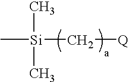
C[Si](C[Q])(C)C
